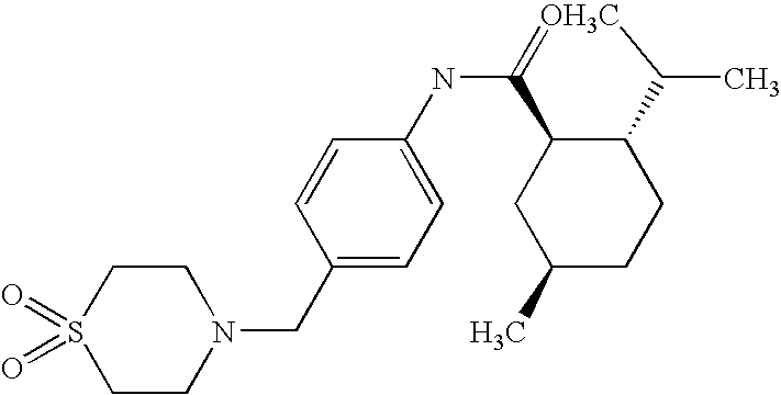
C1(NC2=[OH3C]C(C)C3C2CC(C)CC3)=CC=C(CN2CCS(=O)(=O)CC2)C=C1
